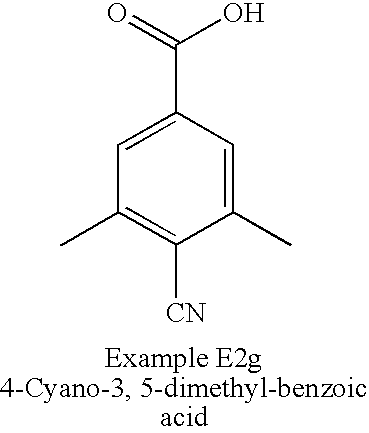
C1(C(=O)O)=CC(C)=C([CN])C(C)=C1
